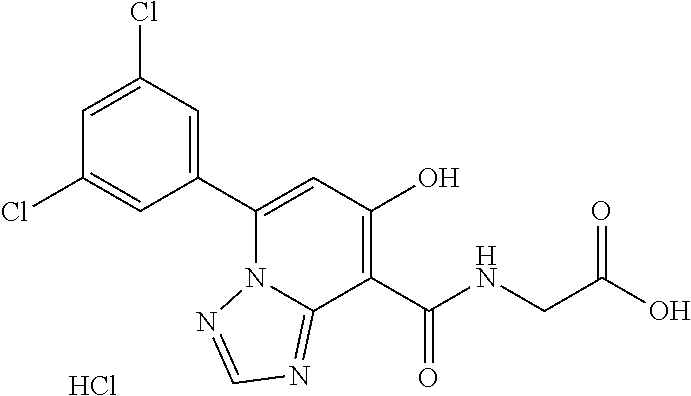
C1(C2=CC(O)=C(C(NCC(O)=O)=O)C3=NC=NN23)=CC(Cl)=CC(Cl)=C1.Cl
